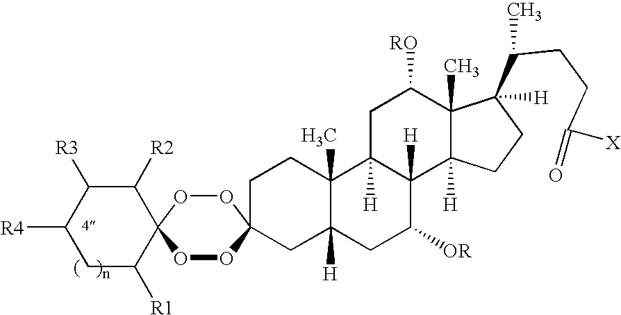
C1([R2])C([R3])C([R4])CC([R1])C12OOC1(OO2)CC2([H])C(C)(CC1)C1([H])C([H])(C([OR])C2)C2([H])C(C)(C([RO])C1)C(C(CCC(=O)[X])C)([H])CC2
